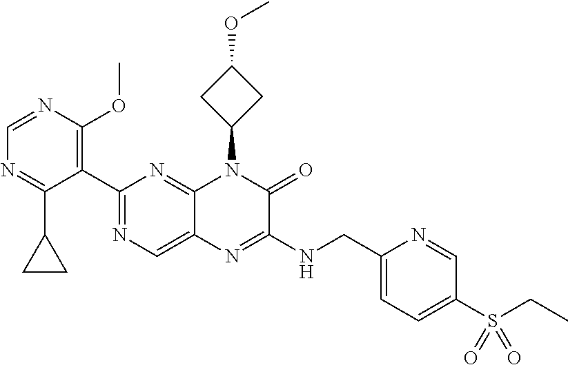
C1(C2=NC=C3C(=N2)N(C2CC(OC)C2)C(=O)C(NCC2=CC=C(S(CC)(=O)=O)C=N2)=N3)=C(OC)N=CN=C1C1CC1
